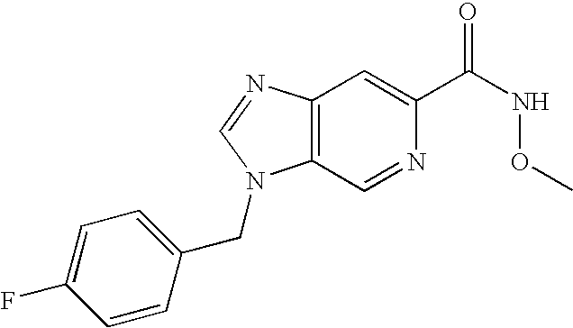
C12=C(N=CN1CC1=CC=C(F)C=C1)C=C(C(NOC)=O)N=C2
